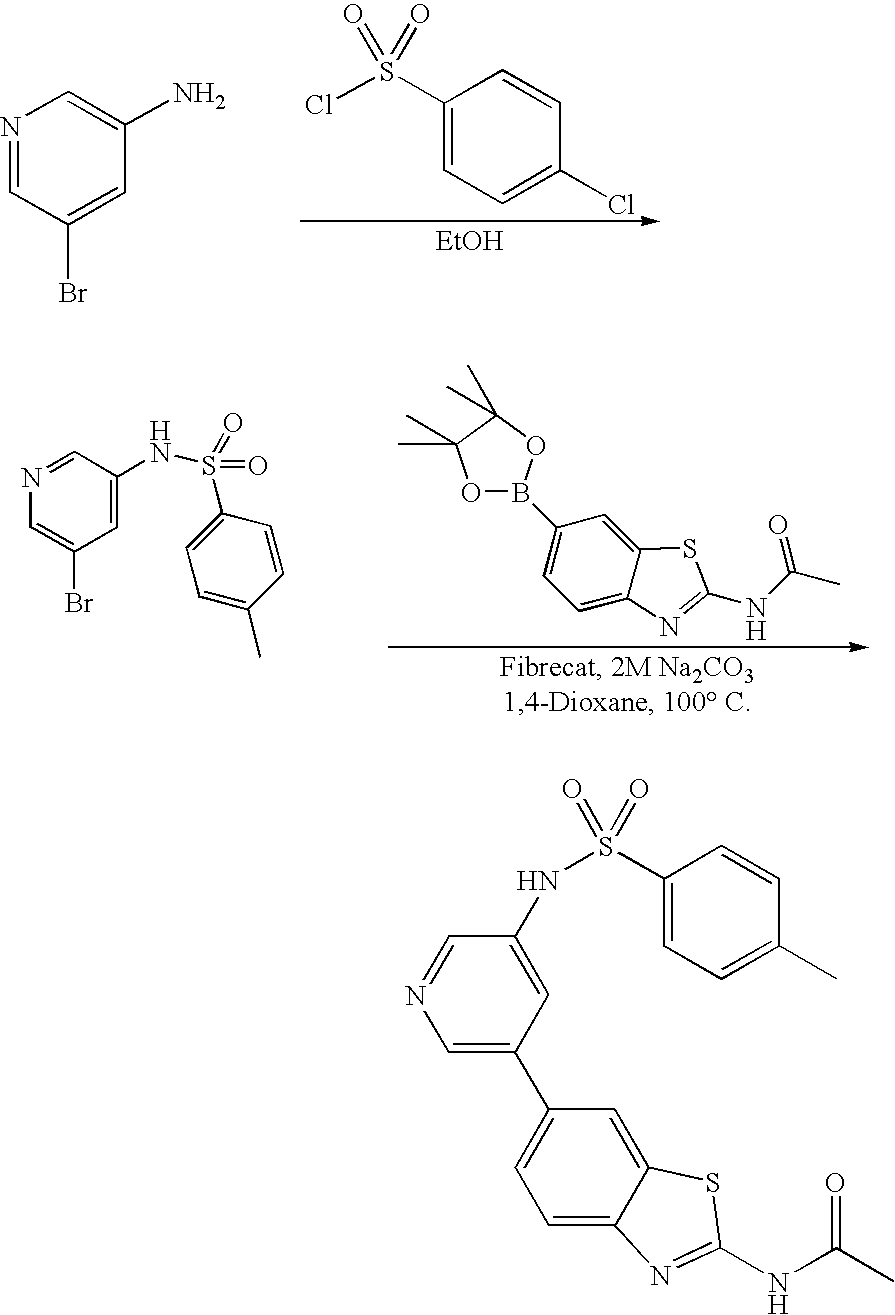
N1=CC(Br)=CC(N)=C1.C1(S(Cl)(=O)=O)=CC=C(Cl)C=C1.[EtOH].C1=C(Br)C=C(NS(C2=CC=C(C)C=C2)(=O)=O)C=N1.C1(B2OC(C)(C)C(C)(C)O2)=CC=C2C(=C1)SC(NC(C)=O)=N2.C1=C(C2=CC=C3C(=C2)SC(NC(=O)C)=N3)C=C(NS(C2=CC=C(C)C=C2)(=O)=O)C=N1
